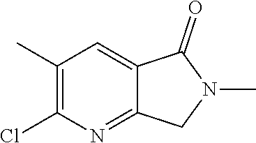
C1(C)=C(Cl)N=C2C(=C1)C(=O)N(C)C2
